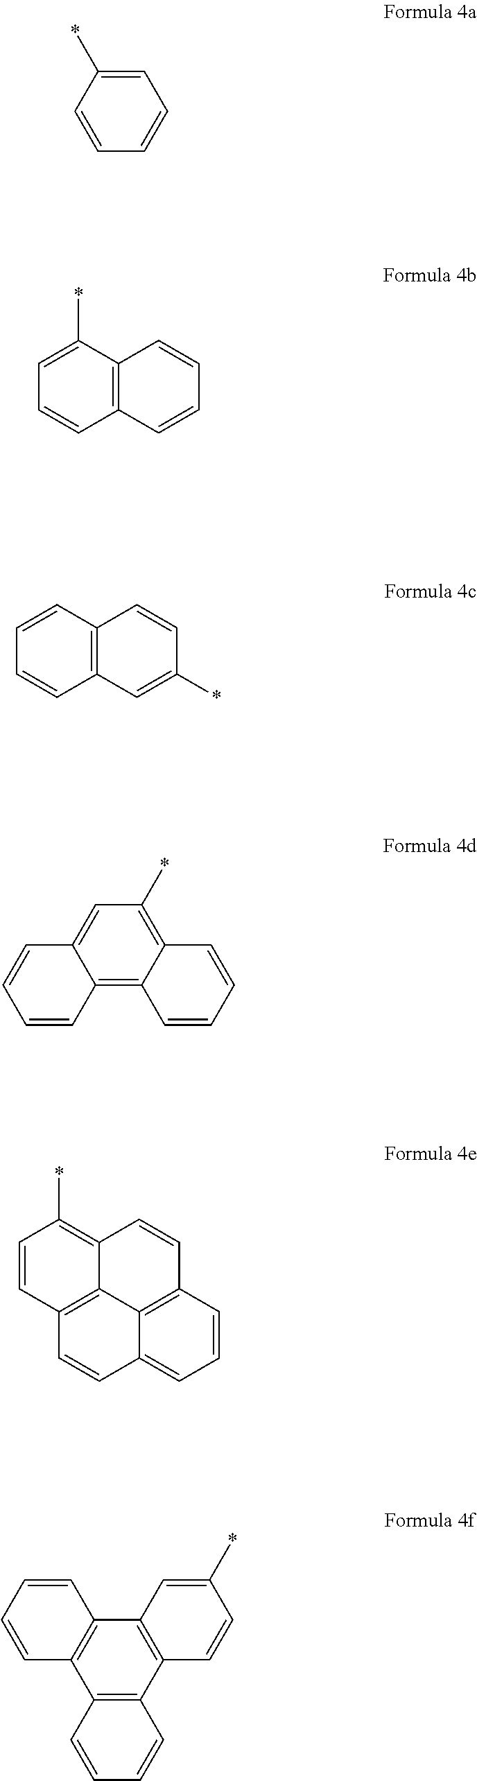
C1=C(*)C=CC=C1.C12=C(C(*)=CC=C1)C=CC=C2.C12=C(C=CC=C1)C=CC(*)=C2.C12=C3C(=C(*)C=C1C=CC=C2)C=CC=C3.C1=CC2=C3C(=C1*)C=CC1=C3C(=CC=C1)C=C2.C12=C(C3=C(C4=C1C=CC=C4)C=C(*)C=C3)C=CC=C2
